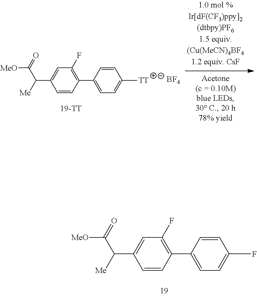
[BF4].[TT]C1=CC=C(C2=C(F)C=C(C([Me])C(=O)[MeO])C=C2)C=C1.FC1=CC=C(C2=C(F)C=C(C([Me])C(=O)[MeO])C=C2)C=C1
